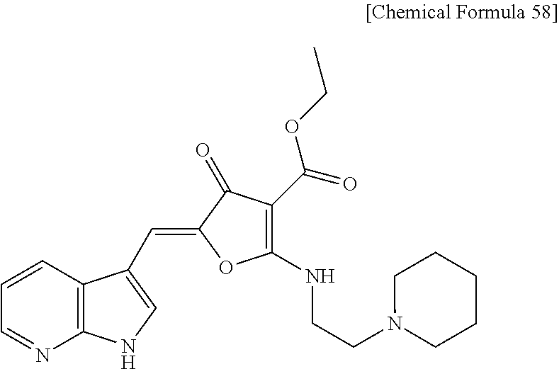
C1=NC2=C(C=C1)C(C=C1OC(NCCN3CCCCC3)=C(C(=O)OCC)C1=O)=CN2
